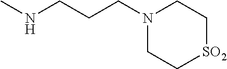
N1(CCCNC)CC[SO2]CC1
